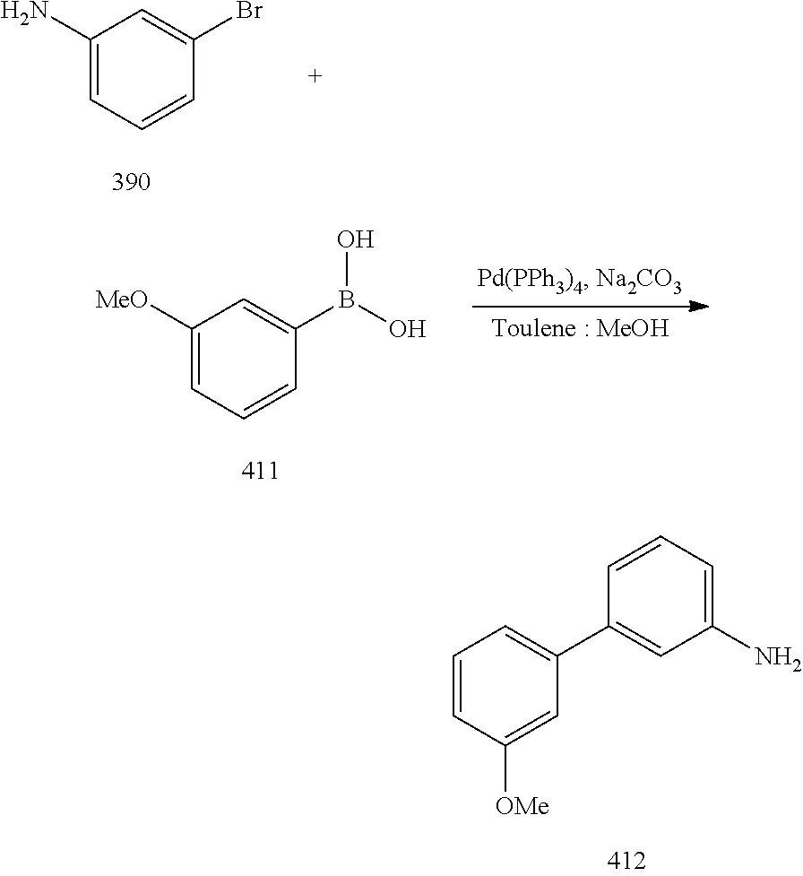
C1(N)=CC=CC(Br)=C1.C1([MeO])=CC=CC(B(O)O)=C1.C1=CC([OMe])=CC(C2=CC(N)=CC=C2)=C1
